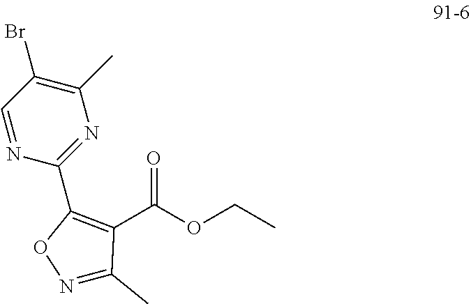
C1=NC(C2=C(C(OCC)=O)C(C)=NO2)=NC(C)=C1Br
